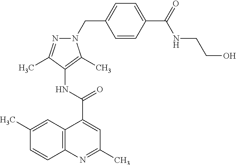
C12=C(N=C(C)C=C1C(NC1=C(C)N(CC3=CC=C(C(=O)NCCO)C=C3)N=C1C)=O)C=CC(C)=C2
